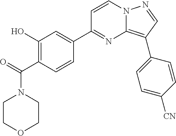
C(=O)(C1=C(O)C=C(C2=NC3=C(C4=CC=C([CN])C=C4)C=NN3C=C2)C=C1)N1CCOCC1
